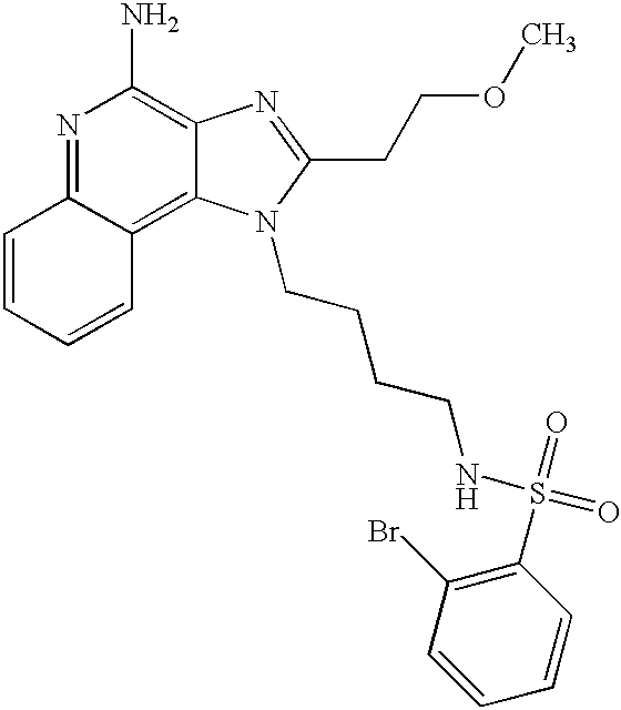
N1=C2C(=C3C(=C1N)N=C(CCOC)N3CCCCNS(=O)(=O)C1=C(Br)C=CC=C1)C=CC=C2
